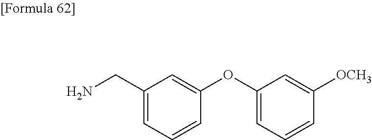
NCC1=CC=CC(OC2=CC=CC([OCH3])=C2)=C1
